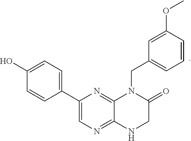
C1(O)=CC=C(C2=CN=C3C(=N2)N(CC2=CC=CC(OC)=C2)C(=O)CN3)C=C1
